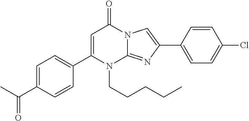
CC(=O)C1=CC=C(C2=CC(=O)N3C(=NC(C4=CC=C(Cl)C=C4)=C3)N2CCCCC)C=C1
